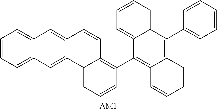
C12=CC=CC=C1C=C1C(=C2)C=CC2=C(C3=C4C(=C(C5=CC=CC=C5)C5=CC=CC=C35)C=CC=C4)C=CC=C12.[AM1]
